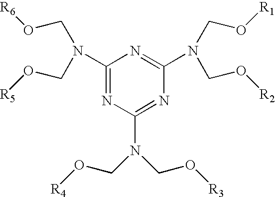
C1(N(CO[R5])CO[R6])=NC(N(CO[R4])CO[R3])=NC(N(CO[R1])CO[R2])=N1
